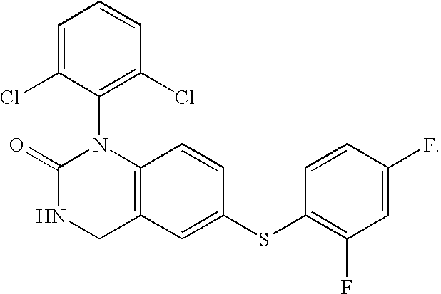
C1=C(Cl)C(N2C(=O)NCC3=C2C=CC(SC2=C(F)C=C(F)C=C2)=C3)=C(Cl)C=C1
